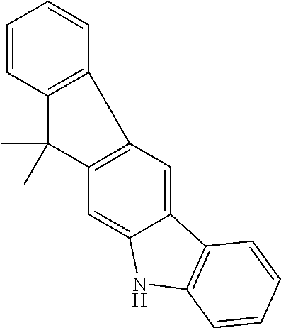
C1=C2C(=CC3=C1C(C)(C)C1=C3C=CC=C1)C1=C(N2)C=CC=C1
